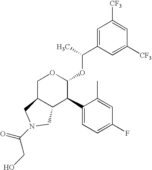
C1(C2C(OC(C3=CC([CF3])=CC([CF3])=C3)C)OCC3C2CN(C(=O)CO)C3)=CC=C(F)C=C1C
